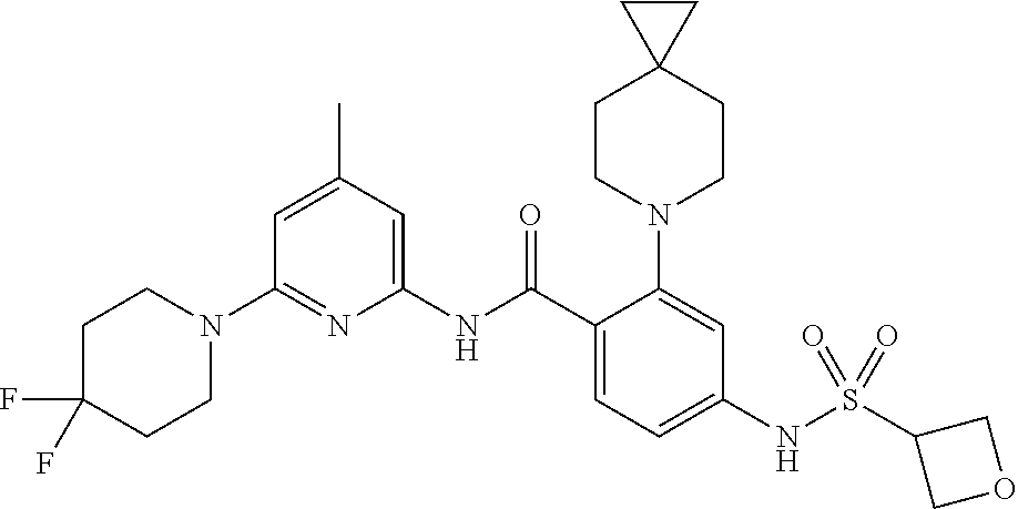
N1(C2=NC(NC(C3=CC=C(NS(C4COC4)(=O)=O)C=C3N3CCC4(CC3)CC4)=O)=CC(C)=C2)CCC(F)(F)CC1
